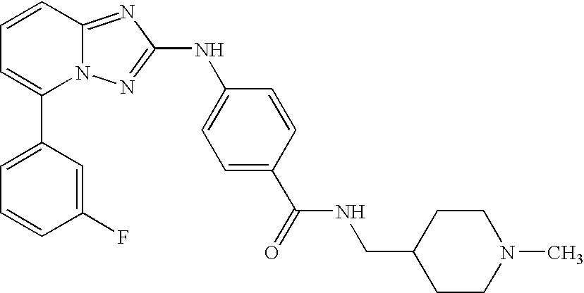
C1(C2=CC=CC3=NC(NC4=CC=C(C(NCC5CCN(C)CC5)=O)C=C4)=NN23)=CC=CC(F)=C1
